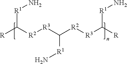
C([R1]N)([R2][R3]C([R2][R3]C([R])[R1]N)[R1]N)[R]
